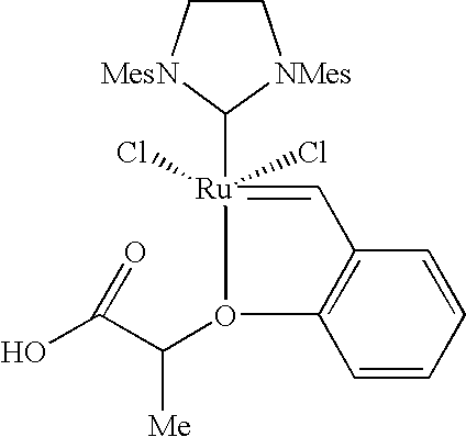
[Ru]1(C2[MesN]CC[NMes]2)(Cl)(Cl)=CC2=C(C=CC=C2)O1C(C(O)=O)[Me]
